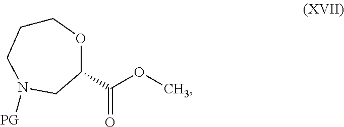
C1CCN([PG])CC(C(=O)OC)O1
